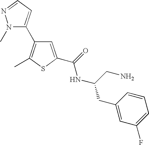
C1=C(C(=O)NC(CN)CC2=CC(F)=CC=C2)SC(C)=C1C1=CC=NN1C
